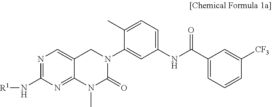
N1=C(N[R1])N=C2C(=C1)CN(C1=CC(NC(C3=CC=CC([CF3])=C3)=O)=CC=C1C)C(=O)N2C
